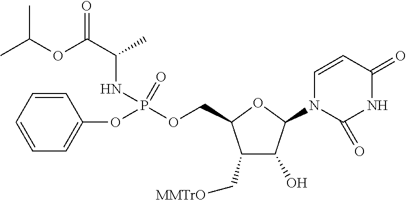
C1(C[MMTrO])C(O)C(N2C=CC(=O)NC2=O)OC1COP(OC1=CC=CC=C1)(=O)NC(C(OC(C)C)=O)C
